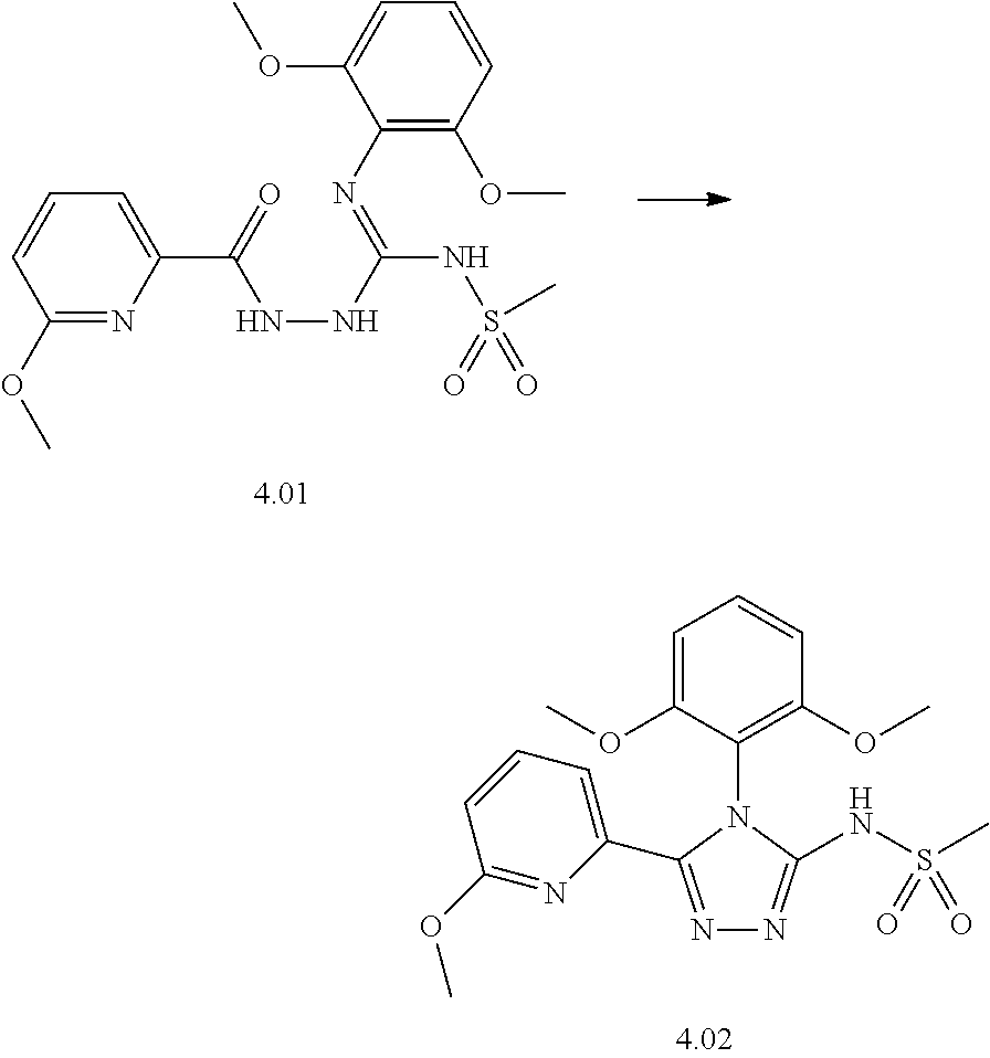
C1(C(=O)NNC(NS(=O)(=O)C)=NC2=C(OC)C=CC=C2OC)=CC=CC(OC)=N1.N1=C(C2=CC=CC(OC)=N2)N(C2=C(OC)C=CC=C2OC)C(NS(C)(=O)=O)=N1
